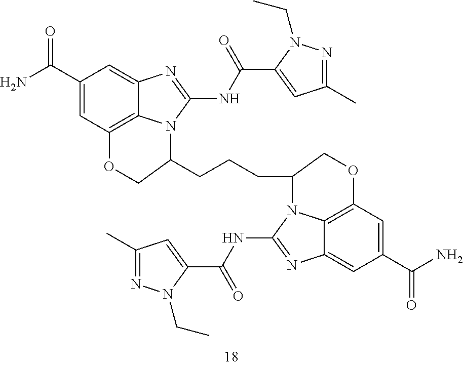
C1(C(N)=O)=CC2=C3C(=C1)N=C(NC(C1=CC(C)=NN1CC)=O)N3C(CCCC1N3C4=C(C=C(C(N)=O)C=C4N=C3NC(C3=CC(C)=NN3CC)=O)OC1)CO2
